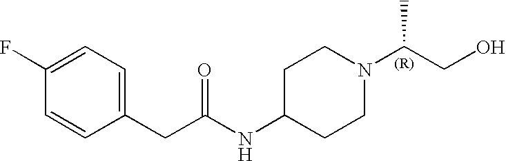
C(C(N1CCC(NC(=O)CC2=CC=C(F)C=C2)CC1)C)O
